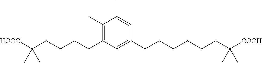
C1(C)=C(CCCCC([HOOC])(C)C)C=C(CCCCCCC([COOH])(C)C)C=C1C
